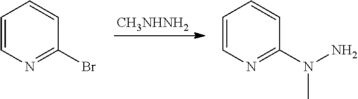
C1=CN=C(Br)C=C1.C1=CN=C(N(N)C)C=C1.[CH3NHNH2]
